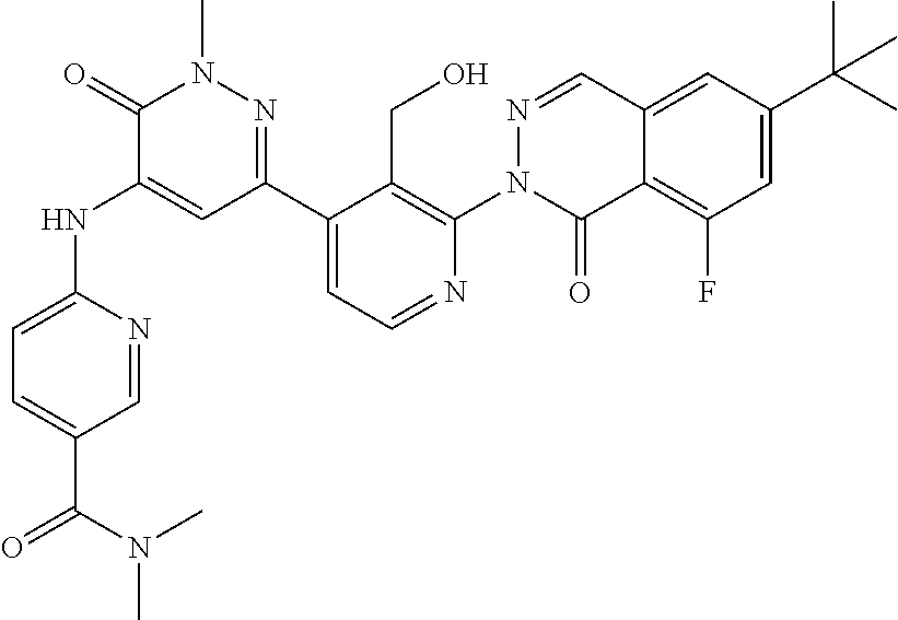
C1=C(NC2=CC(C3=CC=NC(N4C(=O)C5=C(F)C=C(C(C)(C)C)C=C5C=N4)=C3CO)=NN(C)C2=O)N=CC(C(=O)N(C)C)=C1
